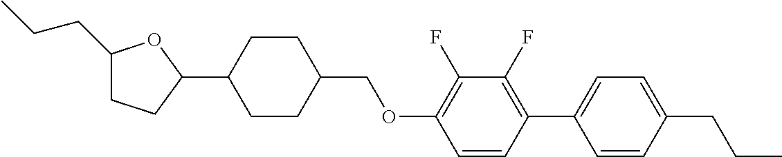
C1(CCC)CCC(C2CCC(COC3=C(F)C(F)=C(C4=CC=C(CCC)C=C4)C=C3)CC2)O1
